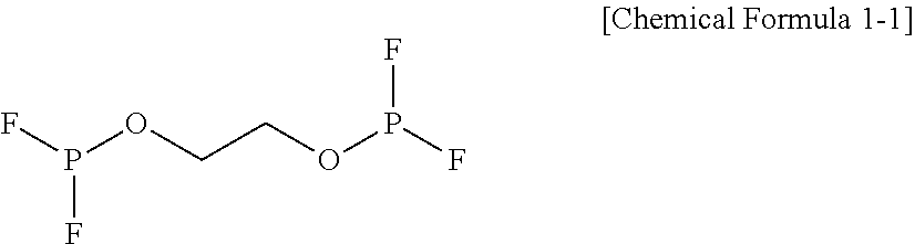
O(CCOP(F)F)P(F)F
